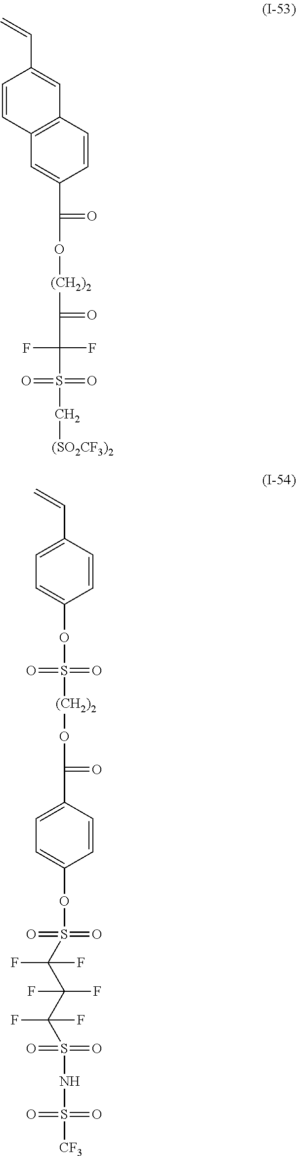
C1=CC2=C(C=C1C=C)C=CC(C(=O)O[(CH2)2]C(=O)C(F)(F)S(=O)(=O)C[(SO2CF3)2])=C2.C1=C(C=C)C=CC(OS(=O)(=O)[(CH2)2]OC(=O)C2=CC=C(OS(=O)(=O)C(C(C(S(=O)(=O)NS(=O)(=O)[CF3])(F)F)(F)F)(F)F)C=C2)=C1
